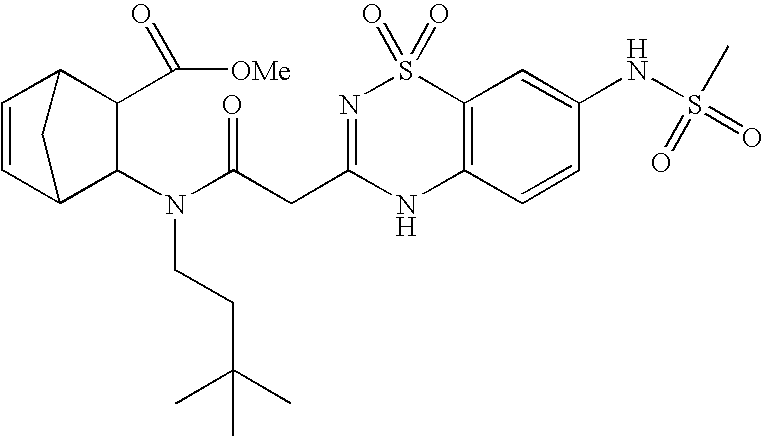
C1=CC2C(N(CCC(C)(C)C)C(CC3=NS(=O)(=O)C4=C(N3)C=CC(NS(=O)(=O)C)=C4)=O)C(C(=O)[OMe])C1C2
